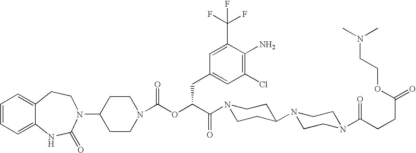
C1(N2C(=O)NC3=CC=CC=C3CC2)CCN(C(OC(C(=O)N2CCC(N3CCN(C(CCC(=O)OCCN(C)C)=O)CC3)CC2)CC2=CC(Cl)=C(N)C(C(F)(F)F)=C2)=O)CC1
